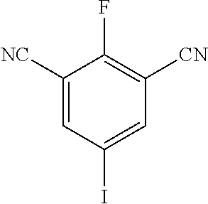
C1([NC])=CC(I)=CC([CN])=C1F
